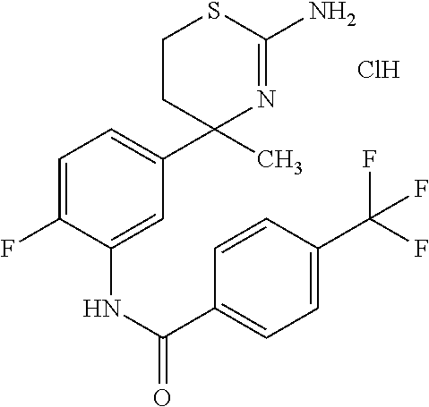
C1CC(C)(C2=CC=C(F)C(NC(C3=CC=C(C(F)(F)F)C=C3)=O)=C2)N=C(N)S1.Cl
